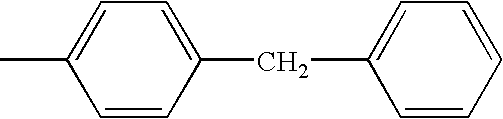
C1=C(CC2=CC=C(C)C=C2)C=CC=C1
